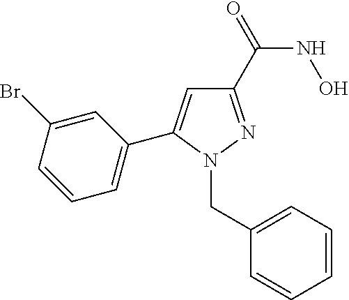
C1(C(NO)=O)=NN(CC2=CC=CC=C2)C(C2=CC=CC(Br)=C2)=C1
